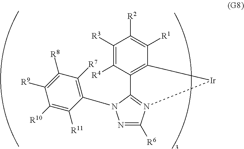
N1=C([R6])N2=C(N1C1=C([R7])C([R8])=C([R9])C([R10])=C1[R11])C1=C(C([R1])=C([R2])C([R3])=C1[R4])[Ir]2
